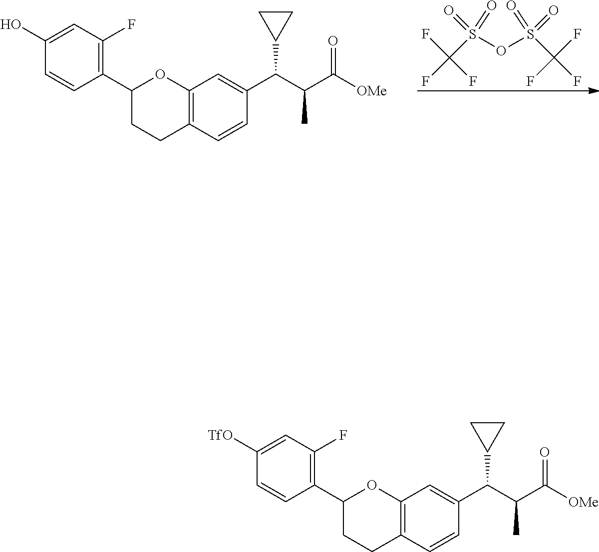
OC1=CC(F)=C(C2CCC3=C(O2)C=C(C(C(C([OMe])=O)C)C2CC2)C=C3)C=C1.S(OS(C(F)(F)F)(=O)=O)(C(F)(F)F)(=O)=O.[TfO]C1=CC(F)=C(C2CCC3=C(O2)C=C(C(C(C([OMe])=O)C)C2CC2)C=C3)C=C1
